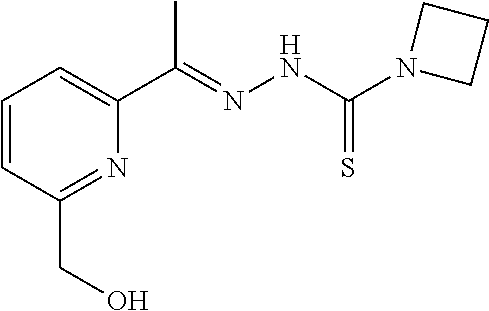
C1=CC(CO)=NC(C(C)=NNC(=S)N2CCC2)=C1
